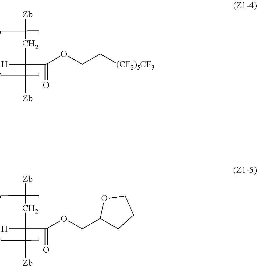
[Zb]CC([H])(C(OCC[(CF2)5CF3])=O)[Zb].[Zb]CC([H])(C(OCC1CCCO1)=O)[Zb]
